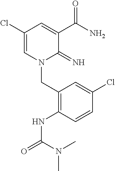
C1(Cl)=CN(CC2=C(NC(=O)N(C)C)C=CC(Cl)=C2)C(=N)C(C(N)=O)=C1
